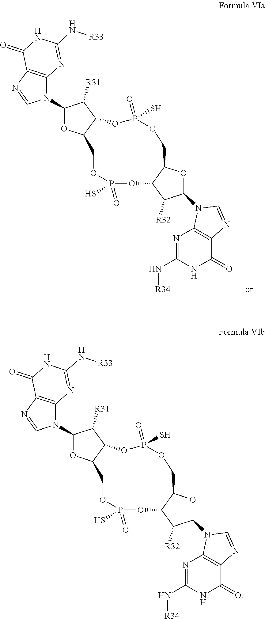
N1(C2OC3C(C2[R31])OP(S)(=O)OCC2OC(N4C5=C(C(=O)NC(N[R34])=N5)N=C4)C([R32])C2OP(S)(=O)OC3)C2=C(N=C1)C(=O)NC(N[R33])=N2.N1(C2OC3C(C2[R31])OP(S)(=O)OCC2OC(N4C5=C(C(=O)NC(N[R34])=N5)N=C4)C([R32])C2OP(S)(=O)OC3)C2=C(N=C1)C(=O)NC(N[R33])=N2
